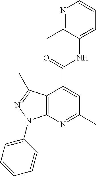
N1=C(C)C(NC(=O)C2=CC(C)=NC3=C2C(C)=NN3C2=CC=CC=C2)=CC=C1
